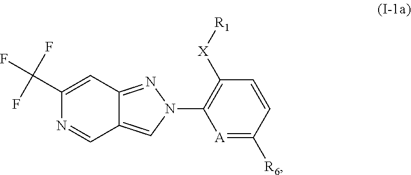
C1(C(F)(F)F)=CC2=NN(C3=C([X][R1])C=CC([R6])=[A]3)C=C2C=N1
